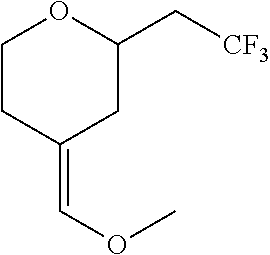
C1CC(=COC)CC(C[CF3])O1
